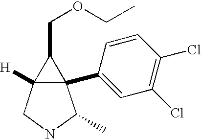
C12(C3=CC(Cl)=C(Cl)C=C3)C([H])(CNC1C)C2COCC
